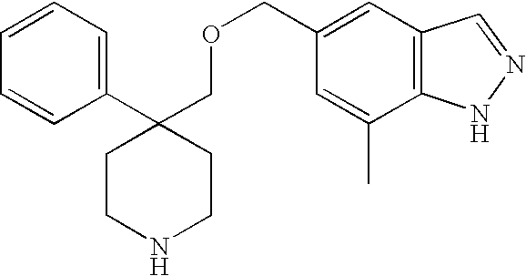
C1(C2(COCC3=CC4=C(C(C)=C3)NN=C4)CCNCC2)=CC=CC=C1
